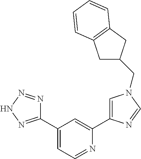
C1(C2=NNN=N2)=CC=NC(C2=CN(CC3CC4=C(C3)C=CC=C4)C=N2)=C1
